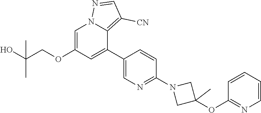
C1=C(OCC(O)(C)C)C=C(C2=CN=C(N3CC(OC4=NC=CC=C4)(C)C3)C=C2)C2=C([CN])C=NN12
